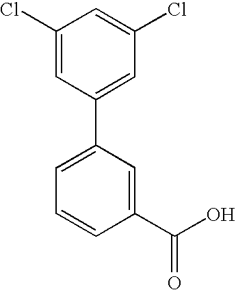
C1(C2=CC=CC(C(O)=O)=C2)=CC(Cl)=CC(Cl)=C1
